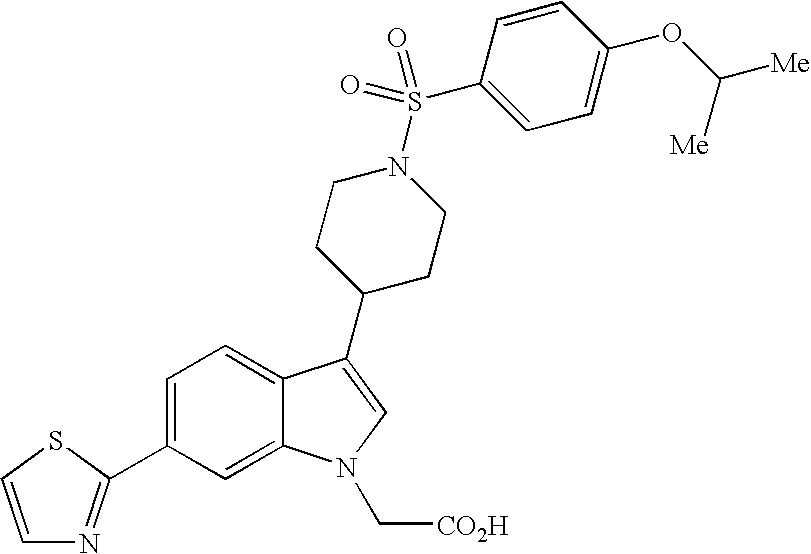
C1(C2=NC=CS2)=CC=C2C(=C1)N(C[CO2H])C=C2C1CCN(S(=O)(C2=CC=C(OC([Me])[Me])C=C2)=O)CC1
